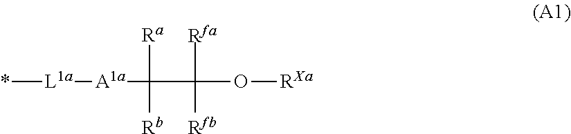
*[L1a][A1a]C(C(O[RXa])([Rfa])[Rfb])([Ra])[Rb]
